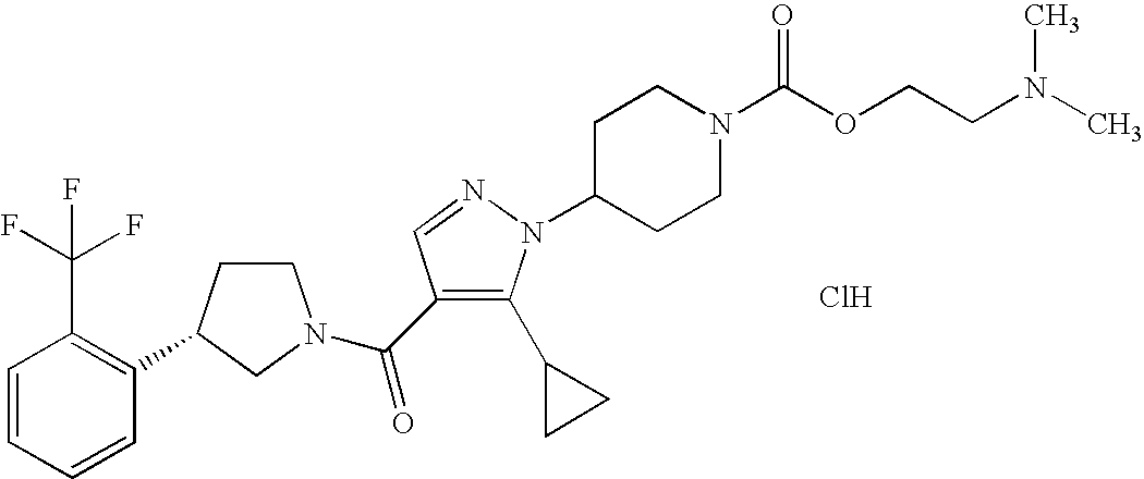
C1=CC=CC(C2CCN(C(=O)C3=C(C4CC4)N(C4CCN(C(OCCN(C)C)=O)CC4)N=C3)C2)=C1C(F)(F)F.Cl
